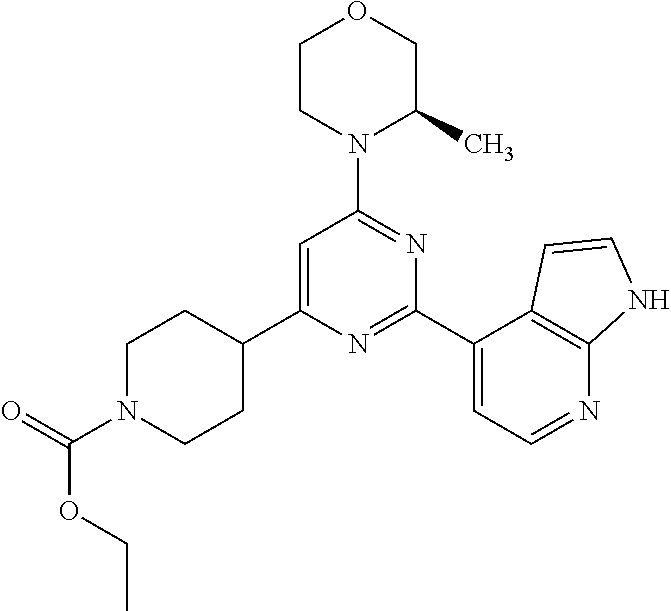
C1=C(C2CCN(C(=O)OCC)CC2)N=C(C2=CC=NC3=C2C=CN3)N=C1N1C(C)COCC1
